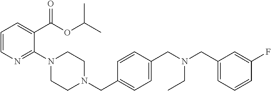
C1=CN=C(N2CCN(CC3=CC=C(CN(CC4=CC=CC(F)=C4)CC)C=C3)CC2)C(C(OC(C)C)=O)=C1
